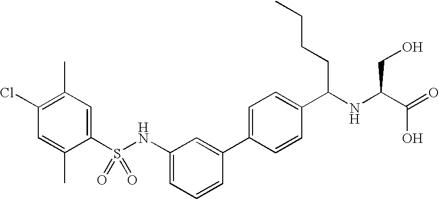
C1(C)=C(Cl)C=C(C)C(S(NC2=CC=CC(C3=CC=C(C(NC(C(=O)O)CO)CCCC)C=C3)=C2)(=O)=O)=C1
